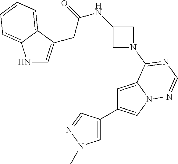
C1=C2N(C=C1C1=CN(C)N=C1)N=CN=C2N1CC(NC(=O)CC2=CNC3=CC=CC=C23)C1
